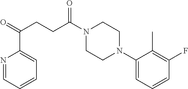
C1(N2CCN(C(CCC(=O)C3=CC=CC=N3)=O)CC2)=CC=CC(F)=C1C
